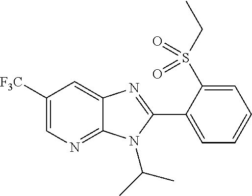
C1([F3C])=CN=C2C(=C1)N=C(C1=CC=CC=C1S(CC)(=O)=O)N2C(C)C
